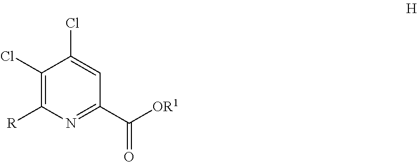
C1(Cl)=C([R])N=C(C([OR1])=O)C=C1Cl
